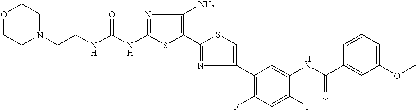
C1(NC(=O)NCCN2CCOCC2)=NC(N)=C(C2=NC(C3=C(F)C=C(F)C(NC(C4=CC(OC)=CC=C4)=O)=C3)=CS2)S1
